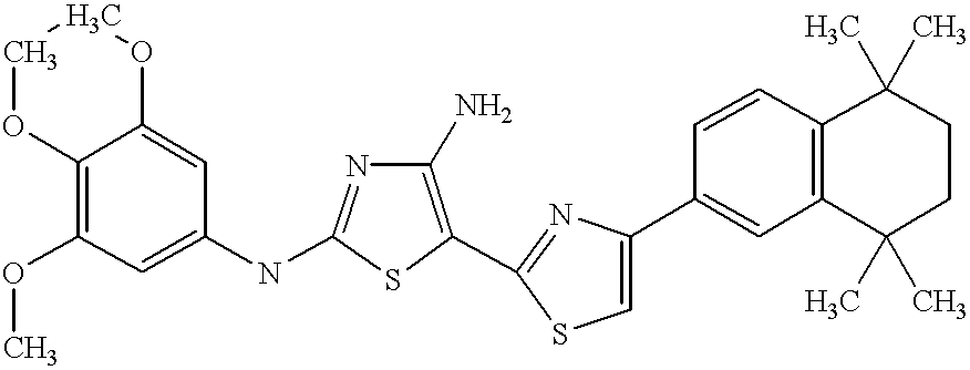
O(C1=C2OCCOC2=CC(NC2=NC(N)=C(C3=NC(C4=CC5=C(C=C4)C(C)(C)CCC5(C)C)=CS3)S2)=C1)C
